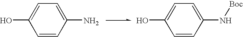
C1(N)=CC=C(O)C=C1.C1(N[Boc])=CC=C(O)C=C1
